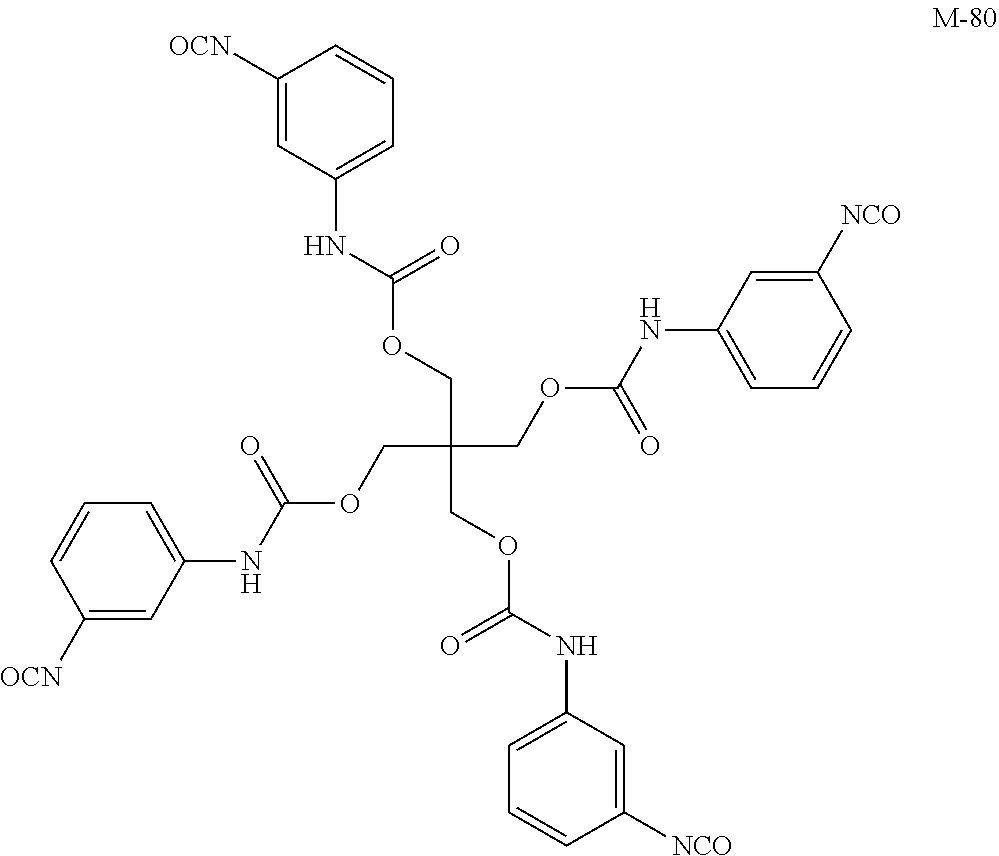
C1([OCN])=CC(NC(=O)OCC(COC(=O)NC2=CC=CC([OCN])=C2)(COC(=O)NC2=CC=CC([NCO])=C2)COC(=O)NC2=CC=CC([NCO])=C2)=CC=C1
